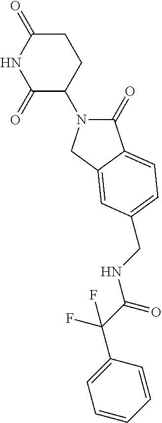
C1(=O)N(C2CCC(=O)NC2=O)CC2=CC(CNC(C(F)(C3=CC=CC=C3)F)=O)=CC=C12
